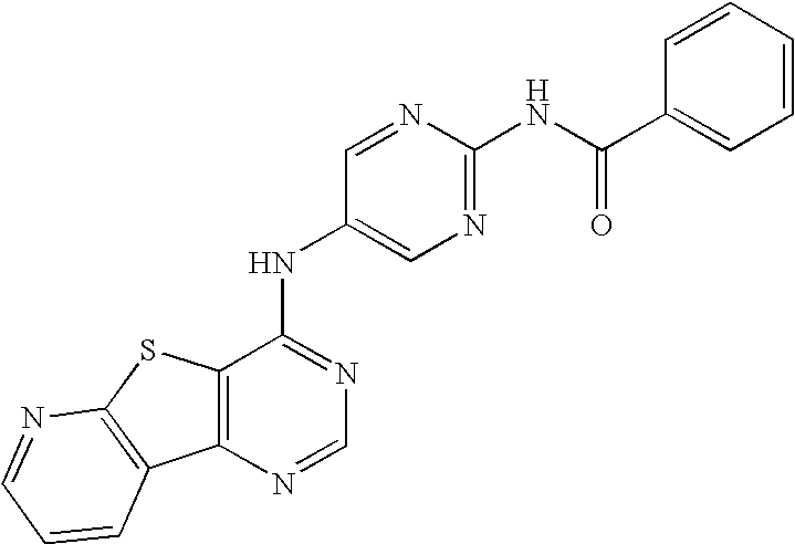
C12=C(N=CN=C1NC1=CN=C(NC(C3=CC=CC=C3)=O)N=C1)C1=C(S2)N=CC=C1
